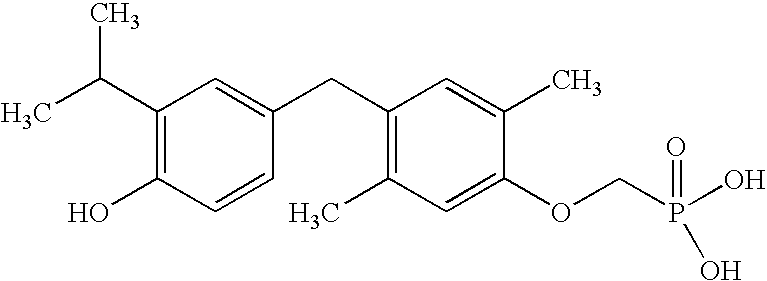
C1(C(C)C)=C(O)C=CC(CC2=C(C)C=C(OCP(O)(O)=O)C(C)=C2)=C1
